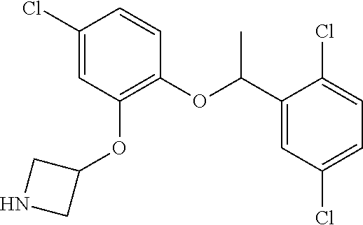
ClC1=CC(OC2CNC2)=C(OC(C2=CC(Cl)=CC=C2Cl)C)C=C1
